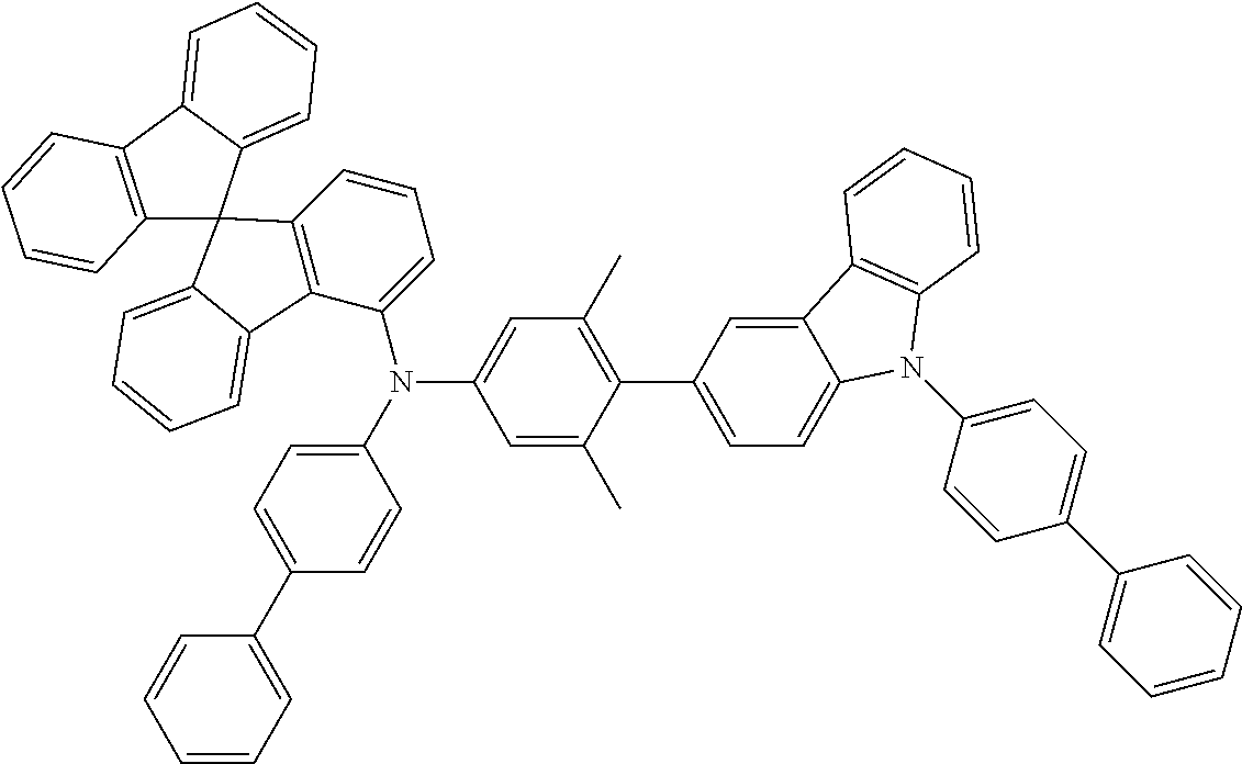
C12=C(C3=CC=CC=C3C13C1=C(C(N(C4=CC=C(C5=CC=CC=C5)C=C4)C4=CC(C)=C(C5=CC=C6C(=C5)C5=C(N6C6=CC=C(C7=CC=CC=C7)C=C6)C=CC=C5)C(C)=C4)=CC=C1)C1=CC=CC=C31)C=CC=C2
